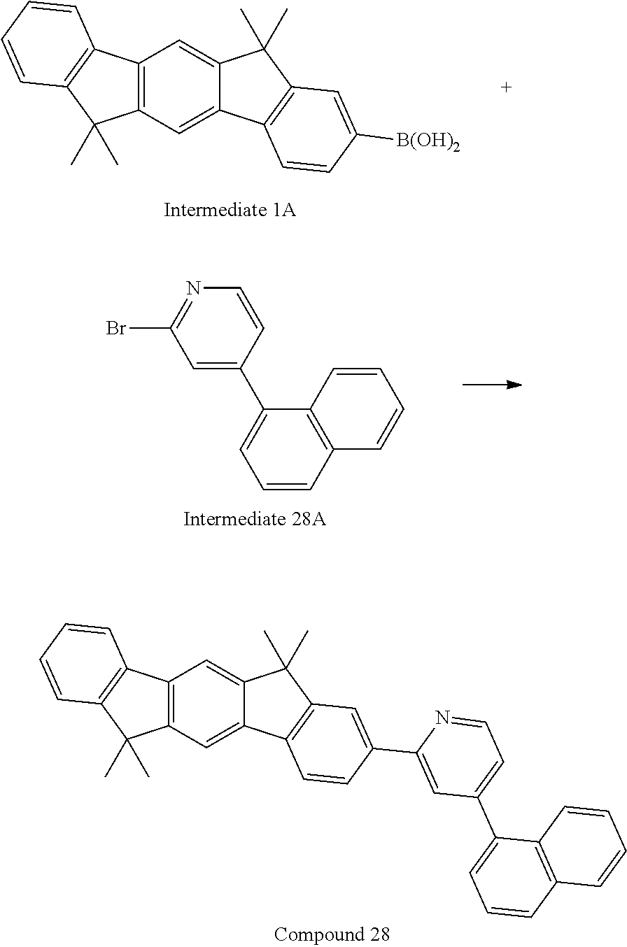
C12=C(C=C3C(=C1)C(C)(C)C1=C3C=CC([B(OH)2])=C1)C(C)(C)C1=C2C=CC=C1.C1=CC2=C(C(C3=CC(Br)=NC=C3)=C1)C=CC=C2.C12=C(C=C3C(=C1)C(C)(C)C1=C3C=CC(C3=CC(C4=CC=CC5=C4C=CC=C5)=CC=N3)=C1)C(C)(C)C1=C2C=CC=C1
